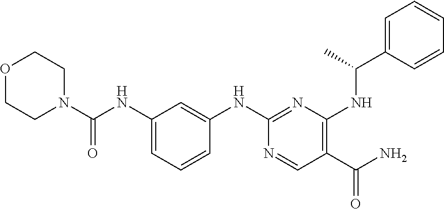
C1(NC(=O)N2CCOCC2)=CC=CC(NC2=NC(NC(C3=CC=CC=C3)C)=C(C(N)=O)C=N2)=C1
